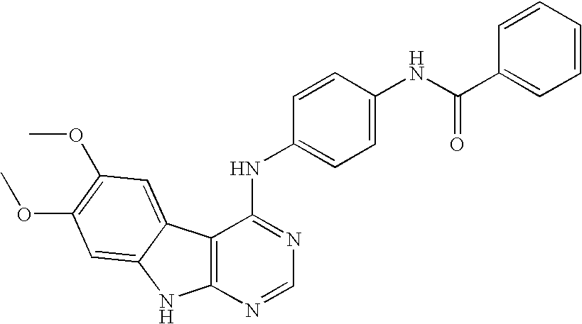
C12=C(N=CN=C1NC1=CC=C(NC(C3=CC=CC=C3)=O)C=C1)NC1=CC(OC)=C(OC)C=C21
